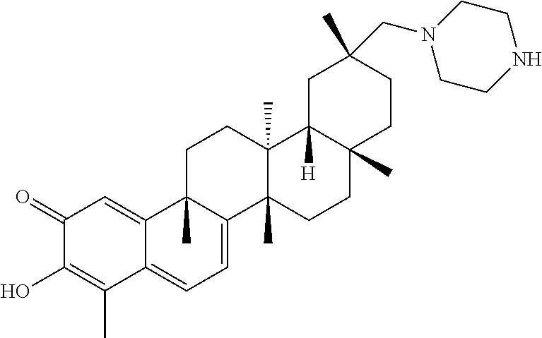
C1(=O)C(O)=C(C)C2=CC=C3C(C)(C2=C1)CCC1(C)C3(C)CCC2(C)C1([H])CC(C)(CN1CCNCC1)CC2
